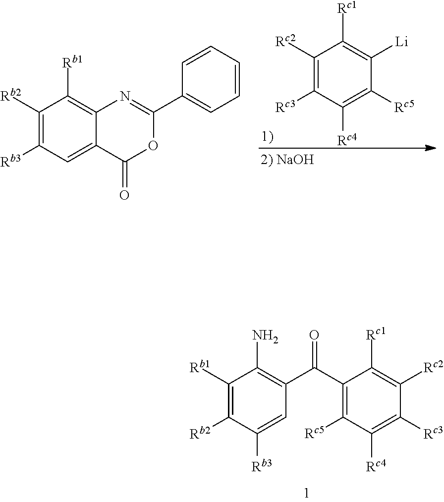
C1([Rb1])=C([Rb2])C([Rb3])=CC(C(C2=C([Rc5])C([Rc4])=C([Rc3])C([Rc2])=C2[Rc1])=O)=C1N.C1([Rb2])=C([Rb3])C=C2C(=C1[Rb1])N=C(C1=CC=CC=C1)OC2=O.C1([Rc2])=C([Rc3])C([Rc4])=C([Rc5])C([Li])=C1[Rc1]
